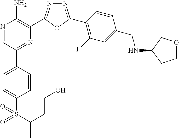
N1=C(C2=C(F)C=C(CNC3CCOC3)C=C2)OC(C2=C(N)N=CC(C3=CC=C(S(=O)(=O)C(C)CCO)C=C3)=N2)=N1
